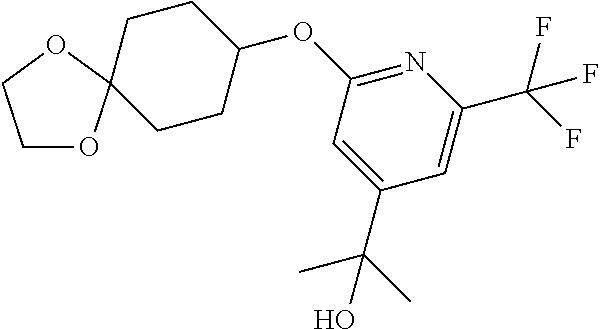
O1CCOC12CCC(OC1=NC(C(F)(F)F)=CC(C(C)(C)O)=C1)CC2
